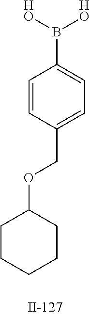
C1CCCCC1OCC1=CC=C(B([HO])[HO])C=C1
